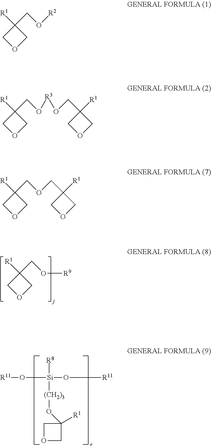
C1OCC1([R1])CO[R9].[R11]O[Si]([R8])([(CH2)3]OC1([R1])COC1)O[R11].C1OCC1([R1])CO[R2].C1OCC1([R1])CO[R3]OCC1([R1])COC1.C1OCC1([R1])COCC1([R1])COC1
